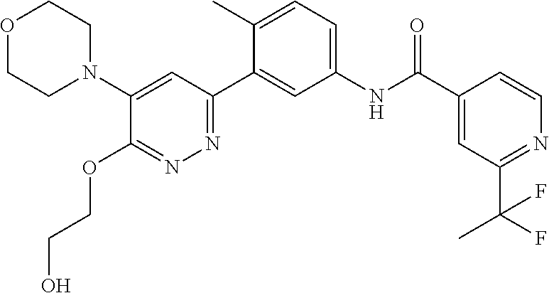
C1(N2CCOCC2)=CC(C2=CC(NC(C3=CC(C(F)(C)F)=NC=C3)=O)=CC=C2C)=NN=C1OCCO
